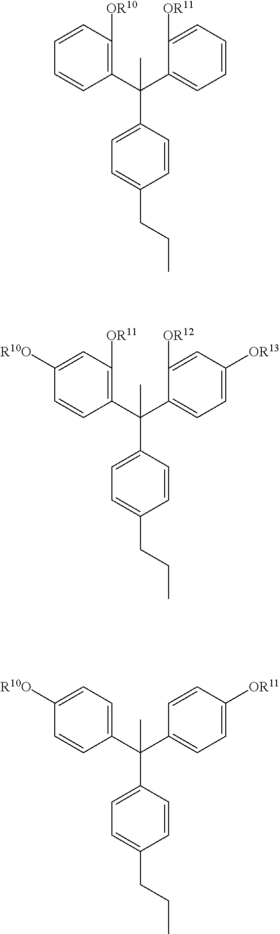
C1(C(C2=CC=C([OR13])C=C2[OR12])(C2=CC=C(CCC)C=C2)C)=C([OR11])C=C([R10O])C=C1.C1(C(C2=CC=CC=C2[OR11])(C2=CC=C(CCC)C=C2)C)=C([OR10])C=CC=C1.C1(C(C2=CC=C([OR11])C=C2)(C2=CC=C(CCC)C=C2)C)=CC=C([R10O])C=C1
